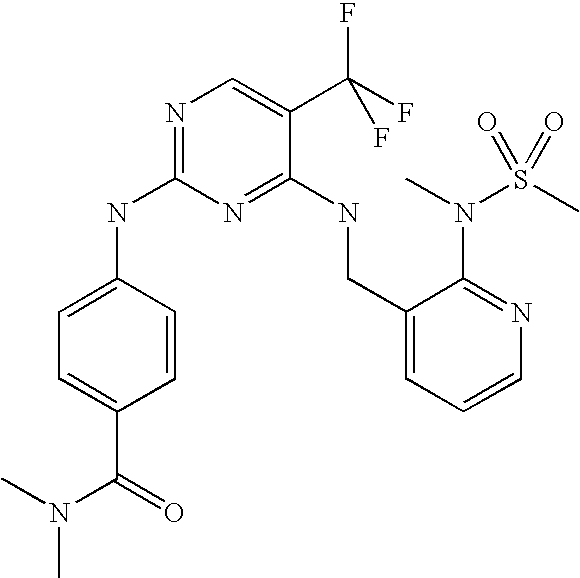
C1(CNC2=NC(NC3=CC=C(C(=O)N(C)C)C=C3)=NC=C2C(F)(F)F)=CC=CN=C1N(C)S(C)(=O)=O
